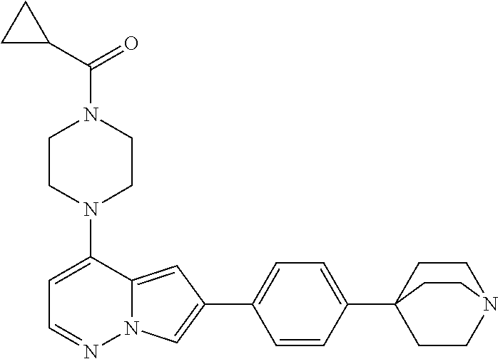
N1(C2=CC=NN3C2=CC(C2=CC=C(C45CCN(CC4)CC5)C=C2)=C3)CCN(C(=O)C2CC2)CC1
